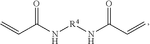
C(C(=O)N[R4]NC(=O)C=C)=C
